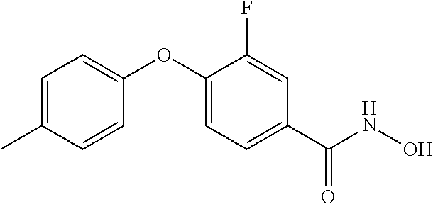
C1=C(C)C=CC(OC2=CC=C(C(NO)=O)C=C2F)=C1
